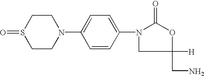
C1CS(=O)CCN1C1=CC=C(N2CC([H])(CN)OC2=O)C=C1
